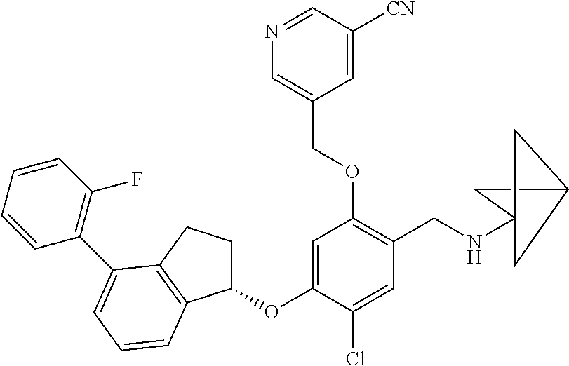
C1=C(OC2CCC3=C2C=CC=C3C2=C(F)C=CC=C2)C(Cl)=CC(CNC23CC(C2)C3)=C1OCC1=CN=CC([CN])=C1
